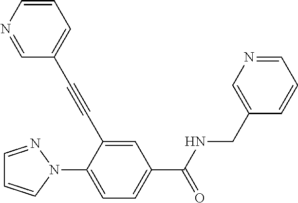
C1=NN(C2=CC=C(C(NCC3=CN=CC=C3)=O)C=C2C#CC2=CC=CN=C2)C=C1
